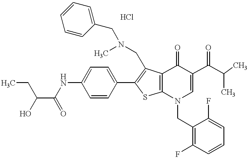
OC(C(=O)NC1=CC=C(C2=C(CN(C)CC3=CC=CC=C3)C3=C(S2)N(CC2=C(F)C=CC=C2F)C=C(C(C(C)C)=O)C3=O)C=C1)CC
